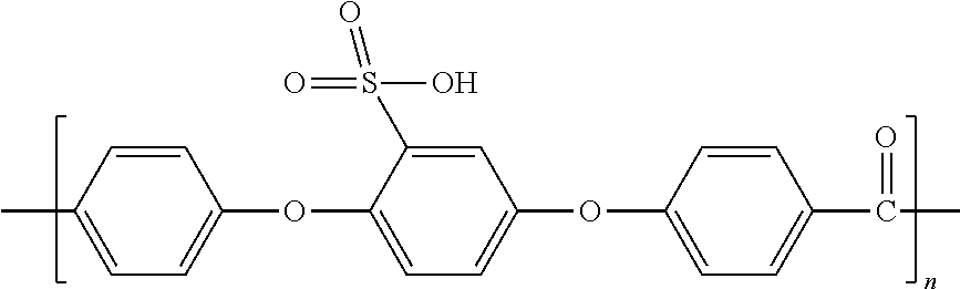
C1(C)=CC=C(OC2=CC=C(OC3=CC=C(C(C)=O)C=C3)C=C2S(=O)(=O)O)C=C1
